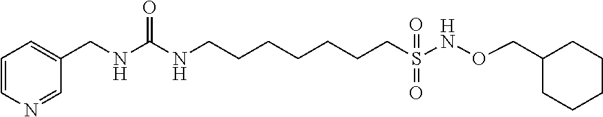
C1=CN=CC(CNC(NCCCCCCCS(NOCC2CCCCC2)(=O)=O)=O)=C1
